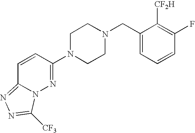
C1N(C2=NN3C(=NN=C3[CF3])C=C2)CCN(CC2=CC=CC(F)=C2[CF2H])C1
